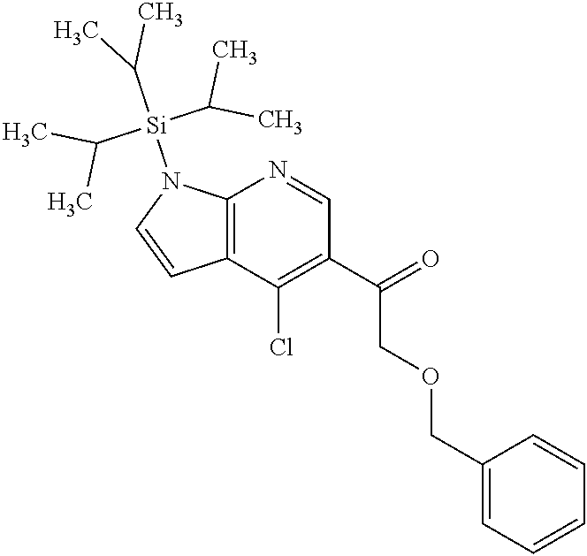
C12=C(C(Cl)=C(C(=O)COCC3=CC=CC=C3)C=N1)C=CN2[Si](C(C)C)(C(C)C)C(C)C
